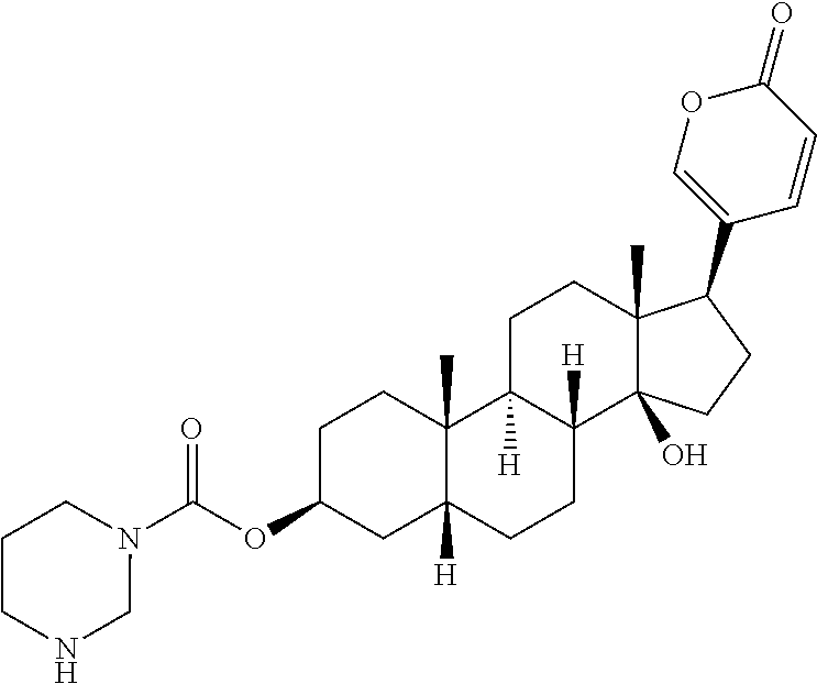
C(OC1CC2([H])C(C)(CC1)C1([H])C([H])(CC2)C2(O)C(C)(CC1)C(C1=COC(=O)C=C1)CC2)(=O)N1CCCNC1
